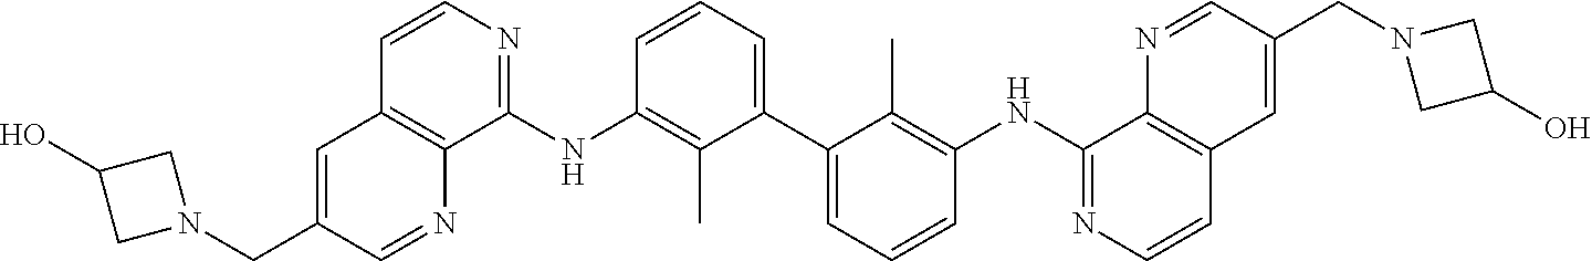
C1=CC=C(C2=CC=CC(NC3=NC=CC4=C3N=CC(CN3CC(O)C3)=C4)=C2C)C(C)=C1NC1=NC=CC2=C1N=CC(CN1CC(O)C1)=C2
